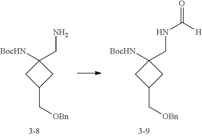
C1([BocHN])(CN)CC(C[OBn])C1.C1([BocHN])(CNC([H])=O)CC(C[OBn])C1
